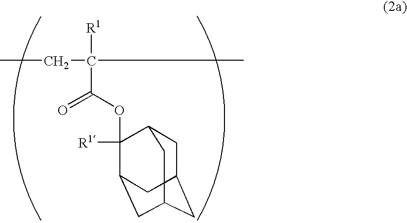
CCC(C)([R1])C(OC1([R1])C2CC3CC(CC1C3)C2)=O
